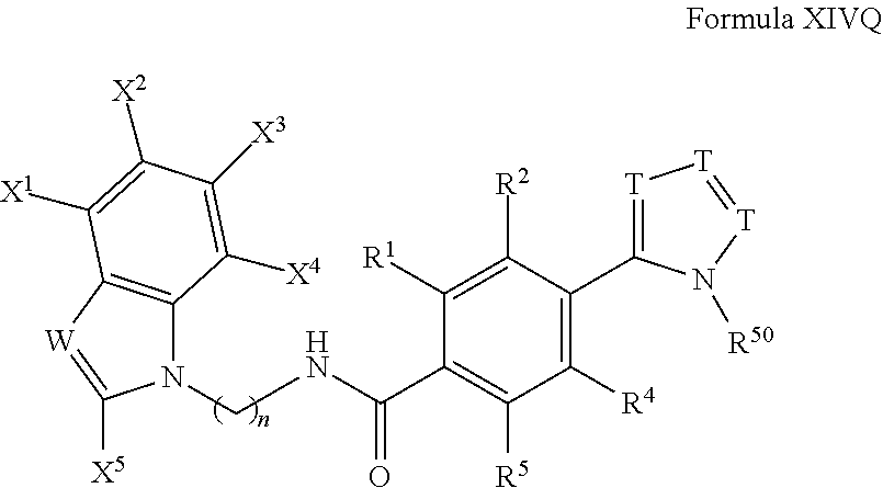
N1(CNC(C2=C([R5])C([R4])=C(C3=[T][T]=[T]N3[R50])C([R2])=C2[R1])=O)C2=C([W]=C1[X5])C([X1])=C([X2])C([X3])=C2[X4]
